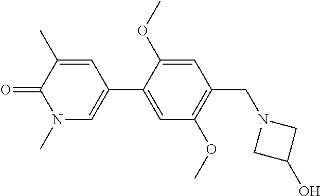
C1=C(C2=CN(C)C(=O)C(C)=C2)C(OC)=CC(CN2CC(O)C2)=C1OC
